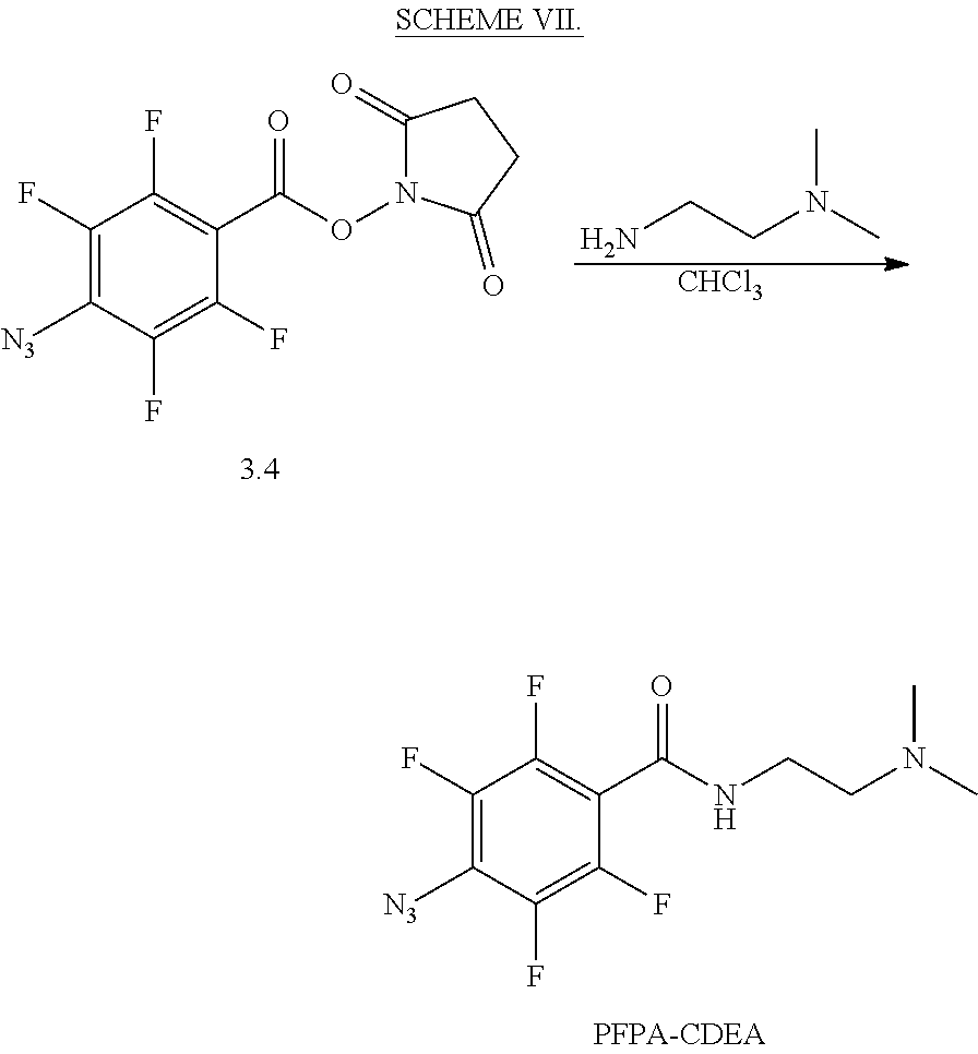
C1(F)=C([N3])C(F)=C(F)C(C(NCCN(C)C)=O)=C1F.C1(F)=C([N3])C(F)=C(F)C(C(ON2C(=O)CCC2=O)=O)=C1F.NCCN(C)C.[CHCl3]
